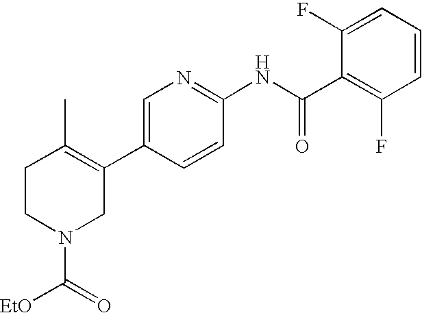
C1=C(C2=C(C)CCN(C(=O)[EtO])C2)C=CC(NC(C2=C(F)C=CC=C2F)=O)=N1
